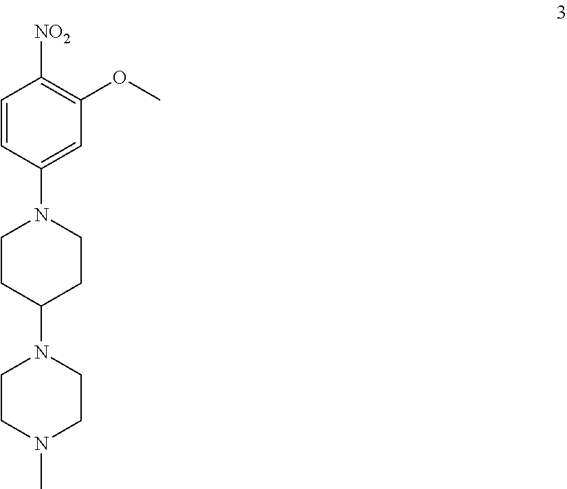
C1=CC(N2CCC(N3CCN(C)CC3)CC2)=CC(OC)=C1[NO2]
